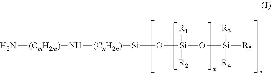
N[(CmH2m)]N[(CnH2n)][Si]O[Si]([R1])([R2])O[Si]([R5])([R3])[R4]
